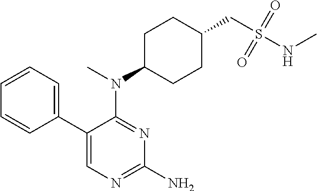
C1(C2=CC=CC=C2)=CN=C(N)N=C1N(C)C1CCC(CS(NC)(=O)=O)CC1
